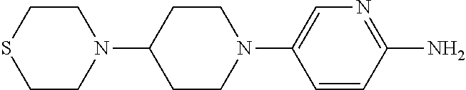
S1CCN(C2CCN(C3=CN=C(N)C=C3)CC2)CC1
